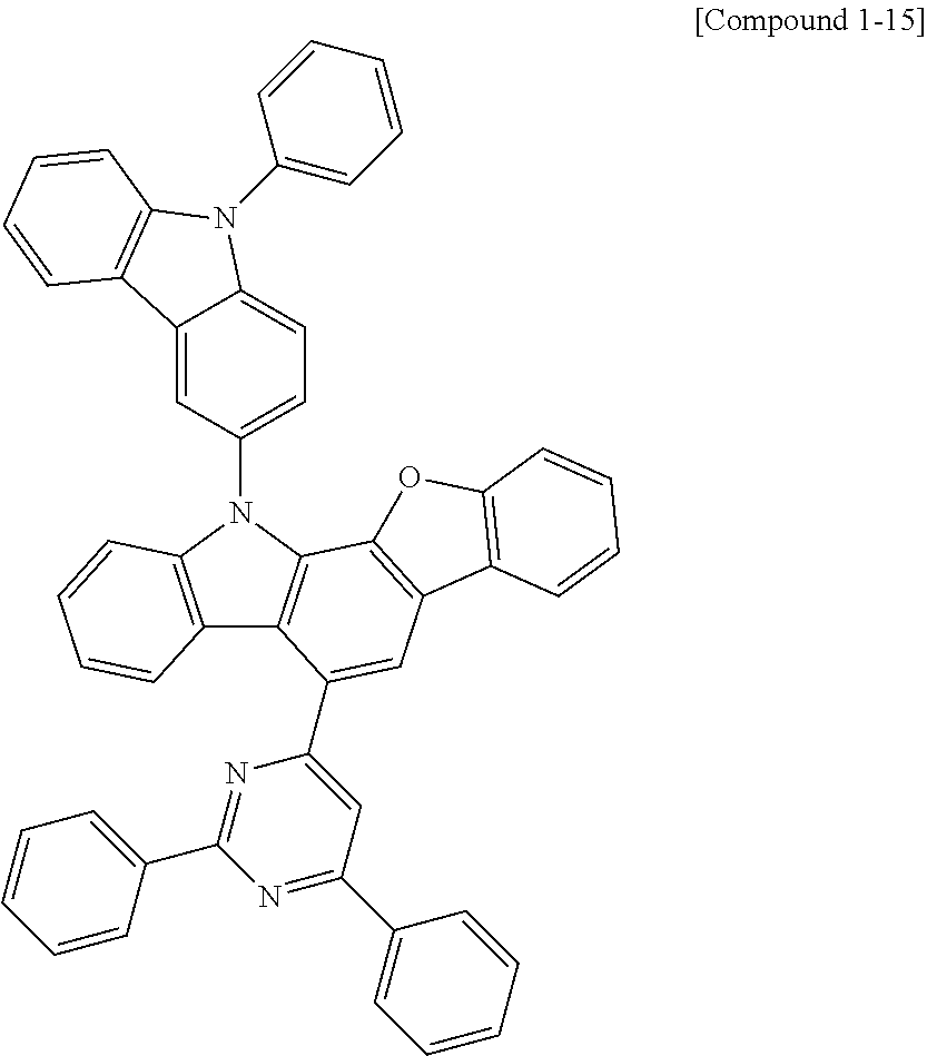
C12=C(N(C3=CC=C4C(=C3)C3=C(N4C4=CC=CC=C4)C=CC=C3)C3=C1C(C1=CC(C4=CC=CC=C4)=NC(C4=CC=CC=C4)=N1)=CC1=C3OC3=C1C=CC=C3)C=CC=C2
